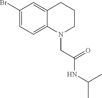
N1(CC(=O)NC(C)C)CCCC2=CC(Br)=CC=C12
